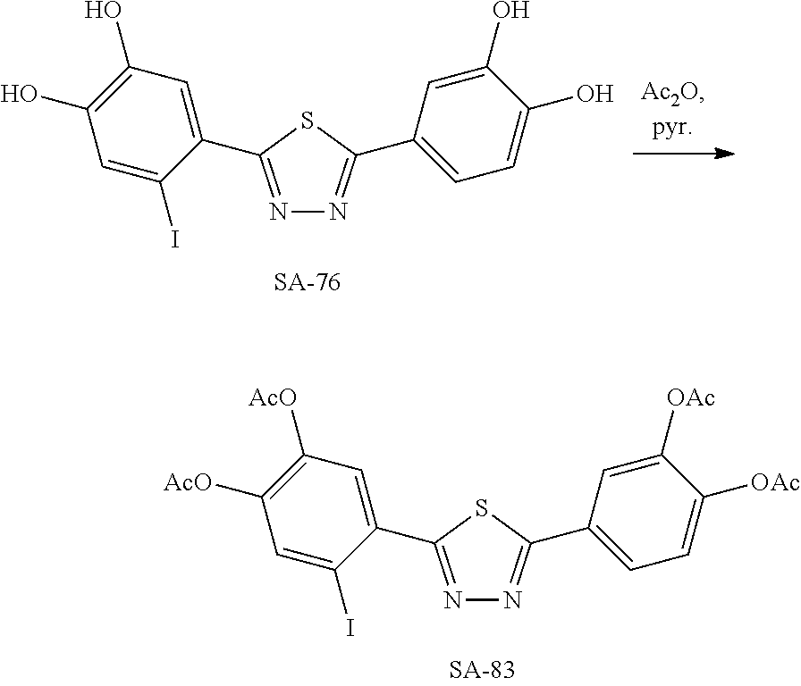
N1=C(C2=CC([AcO])=C([AcO])C=C2I)SC(C2=CC=C([OAc])C([OAc])=C2)=N1.N1=C(C2=CC(O)=C(O)C=C2I)SC(C2=CC=C(O)C(O)=C2)=N1
